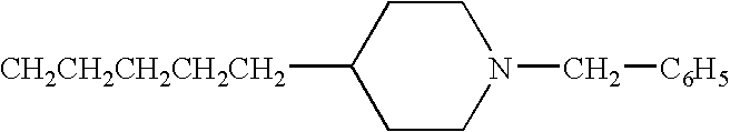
[CH2CH2CH2CH2CH2]C1CCN(C[C6H5])CC1
